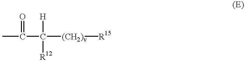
CC(C([H])([R12])[(CH2)v][R15])=O
